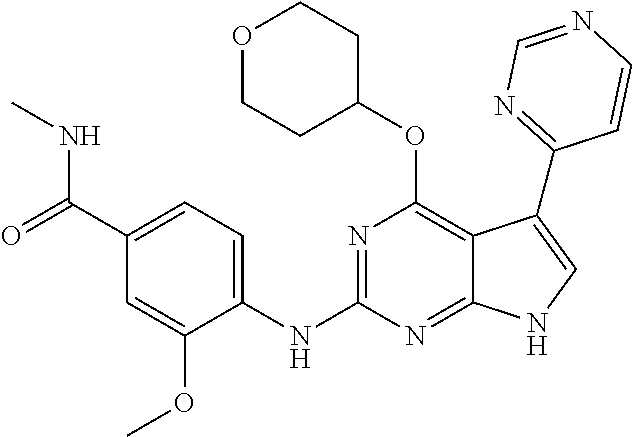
N(C1=NC(OC2CCOCC2)=C2C(=N1)NC=C2C1=NC=NC=C1)C1=CC=C(C(NC)=O)C=C1OC
